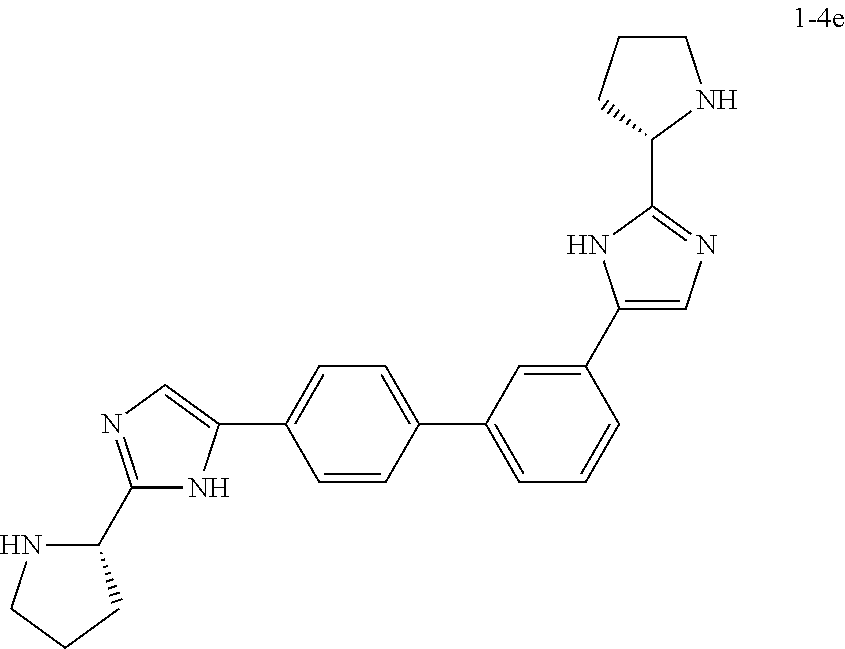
C1=CC(C2=CC=CC(C3=CN=C(C4NCCC4)N3)=C2)=CC=C1C1=CN=C(C2NCCC2)N1
